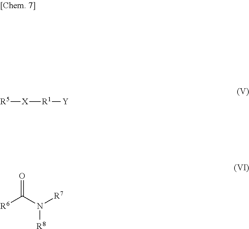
[R5][X][R1][Y].O=C(N([R7])[R8])[R6]
